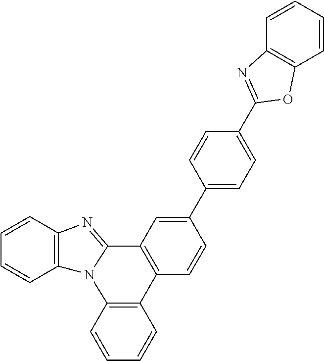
C1=CC2=C(C=C1)N1C(=NC3=C1C=CC=C3)C1=C2C=CC(C2=CC=C(C3=NC4=C(C=CC=C4)O3)C=C2)=C1
